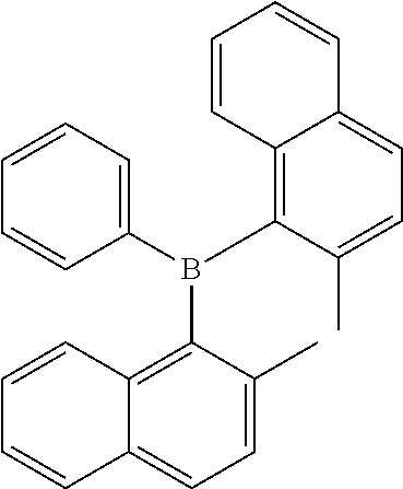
C1=C(C)C(B(C2=CC=CC=C2)C2=C3C(=CC=C2C)C=CC=C3)=C2C(=C1)C=CC=C2
